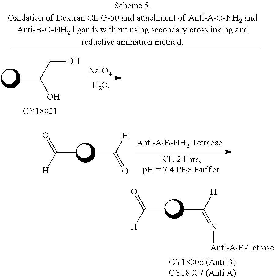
CC(CO)O.[NaIO4].CC([H])=O.CC([H])=O.CC([H])=N[Anti-A/B-Tetrose].CC([H])=O
